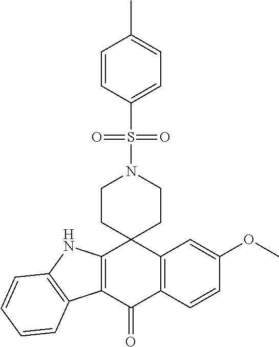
C1=CC(S(=O)(=O)N2CCC3(CC2)C2=C(C(=O)C4=C3NC3=C4C=CC=C3)C=CC(OC)=C2)=CC=C1C
